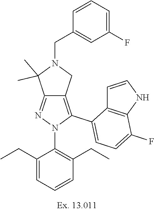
C12=NN(C3=C(CC)C=CC=C3CC)C(C3=CC=C(F)C4=C3C=CN4)=C1CN(CC1=CC(F)=CC=C1)C2(C)C
